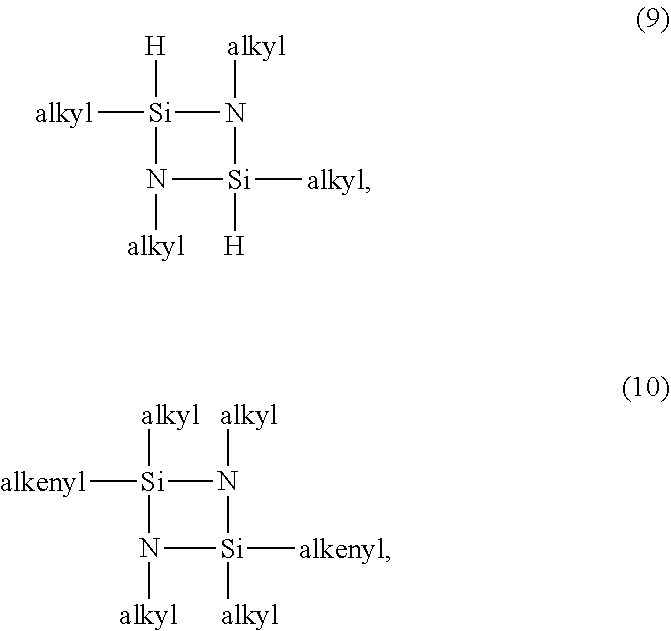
[H][Si]1([alkyl])N([alkyl])[Si]([H])([alkyl])N1[alkyl].[alkyl][Si]1([alkenyl])N([alkyl])[Si]([alkyl])([alkenyl])N1[alkyl]
